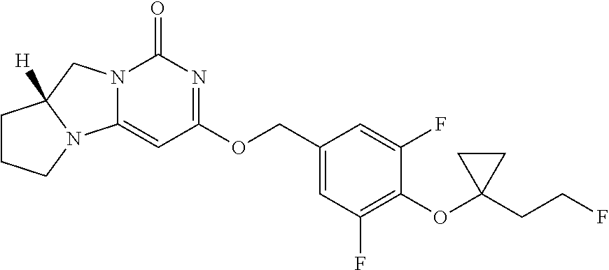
N12C(=CC(OCC3=CC(F)=C(OC4(CCF)CC4)C(F)=C3)=NC1=O)N1C([H])(C2)CCC1
